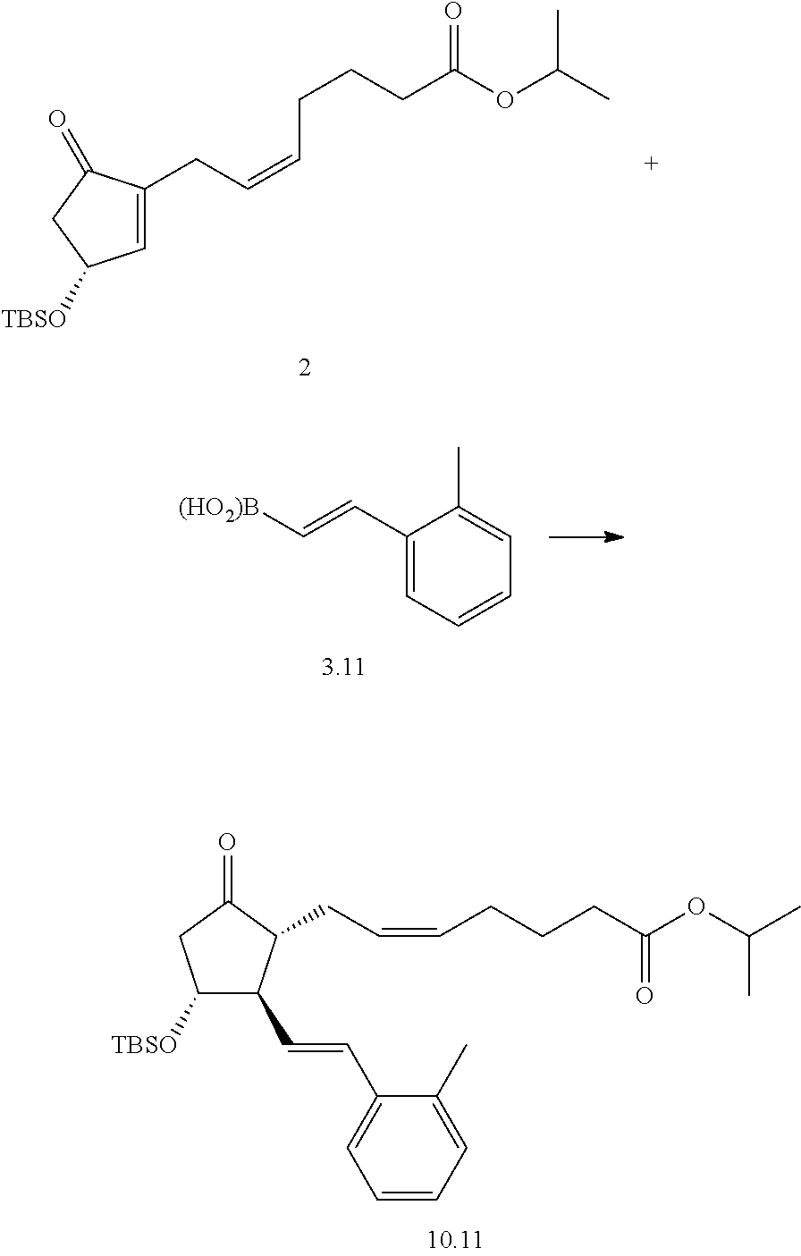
C1=C(CC=CCCCC(=O)OC(C)C)C(=O)CC1[TBSO].C1([TBSO])C(C=CC2=CC=CC=C2C)C(CC=CCCCC(OC(C)C)=O)C(=O)C1.C1(C=C[(HO2)B])=CC=CC=C1C
